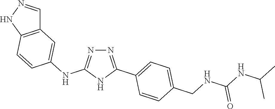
N1=C(NC2=CC3=C(C=C2)NN=C3)NC(C2=CC=C(CNC(NC(C)C)=O)C=C2)=N1
